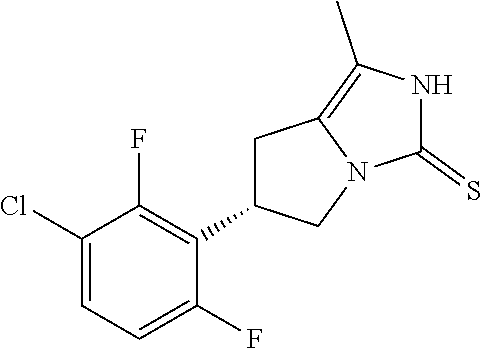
C1(Cl)=CC=C(F)C(C2CC3=C(C)NC(=S)N3C2)=C1F
